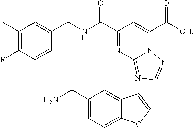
C1(C)=C(F)C=CC(CNC(C2=NC3=NC=NN3C(C([OH])=O)=C2)=O)=C1.C1(CN)=CC=C2C(=C1)C=CO2
